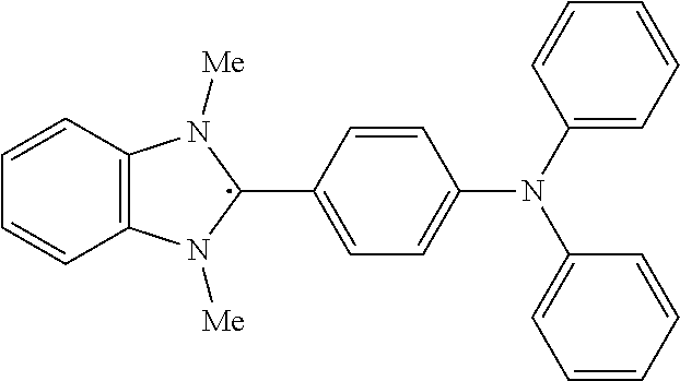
C12=C(N([Me])C(C3=CC=C(N(C4=CC=CC=C4)C4=CC=CC=C4)C=C3)N1[Me])C=CC=C2
